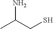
CC(CS)N
